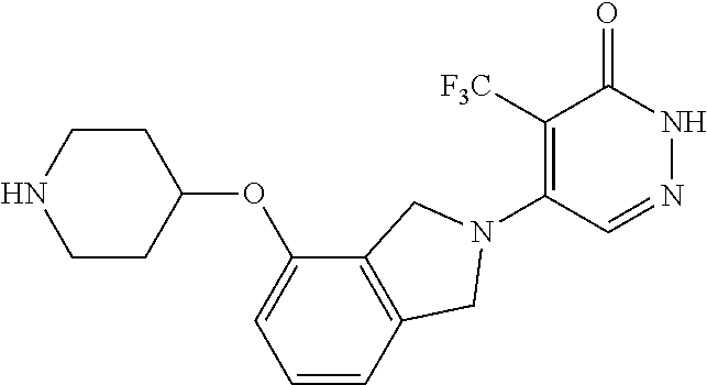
C1([F3C])=C(N2CC3=C(C(OC4CCNCC4)=CC=C3)C2)C=NNC1=O
